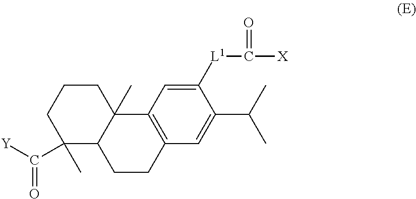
C1(C)(C(=O)[Y])C2C(C)(CCC1)C1=C(CC2)C=C(C(C)C)C([L1]C(=O)[X])=C1
